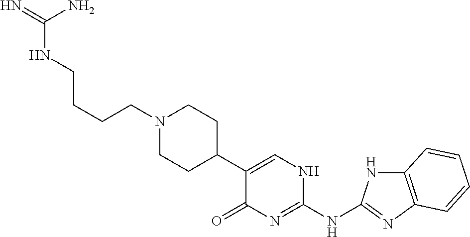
C(N1CCC(C2=CNC(NC3=NC4=C(N3)C=CC=C4)=NC2=O)CC1)CCCNC(N)=N
